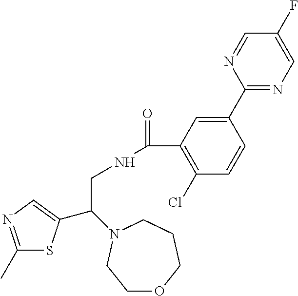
C1(C)=NC=C(C(CNC(=O)C2=C(Cl)C=CC(C3=NC=C(F)C=N3)=C2)N2CCCOCC2)S1
